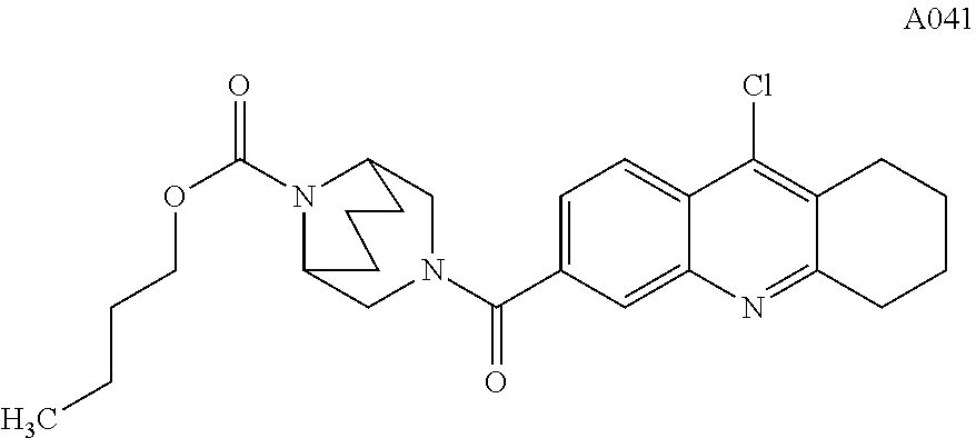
C1=C(C(N2CC3N(C(=O)OCCCC)C(C2)CCC3)=O)C=C2C(=C1)C(Cl)=C1C(=N2)CCCC1
